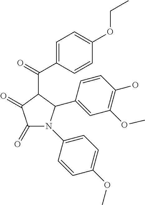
C1(=O)C(=O)N(C2=CC=C(OC)C=C2)C(C2=CC(OC)=C(O)C=C2)C1C(C1=CC=C(OCC)C=C1)=O
